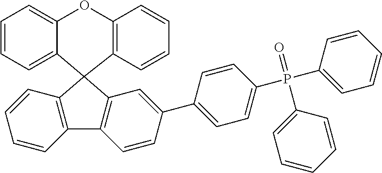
C1=CC=C2C(=C1)OC1=C(C=CC=C1)C21C2=C(C=CC=C2)C2=C1C=C(C1=CC=C(P(=O)(C3=CC=CC=C3)C3=CC=CC=C3)C=C1)C=C2
